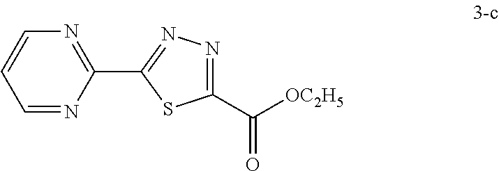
C1=NC(C2=NN=C(C([OC2H5])=O)S2)=NC=C1
